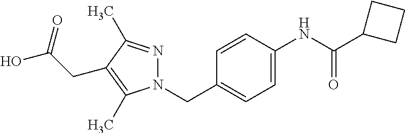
N1(CC2=CC=C(NC(C3CCC3)=O)C=C2)N=C(C)C(CC(O)=O)=C1C
